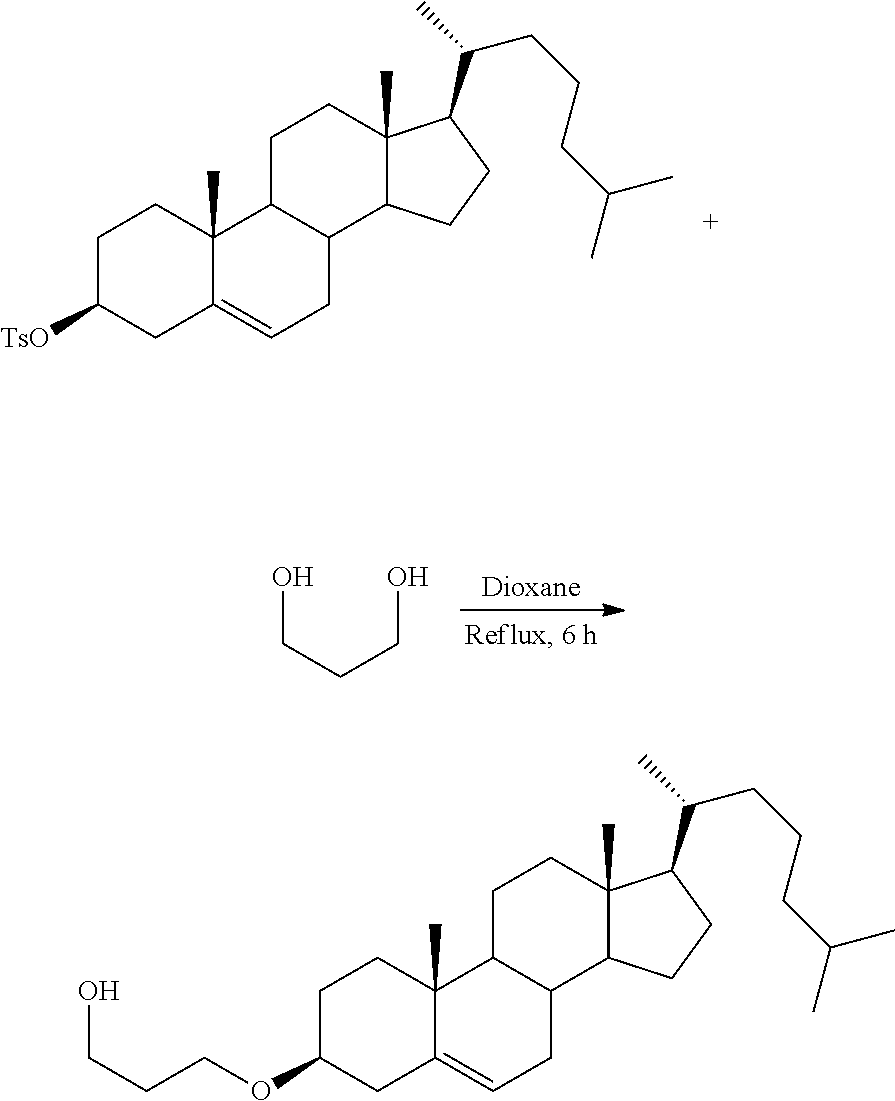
C1C2C(C3C(C)(C1)C(C(CCCC(C)C)C)CC3)CC=C1C2(C)CCC([TsO])C1.C1C2C(C3C(C)(C1)C(C(CCCC(C)C)C)CC3)CC=C1C2(C)CCC(OCCCO)C1.OCCCO
